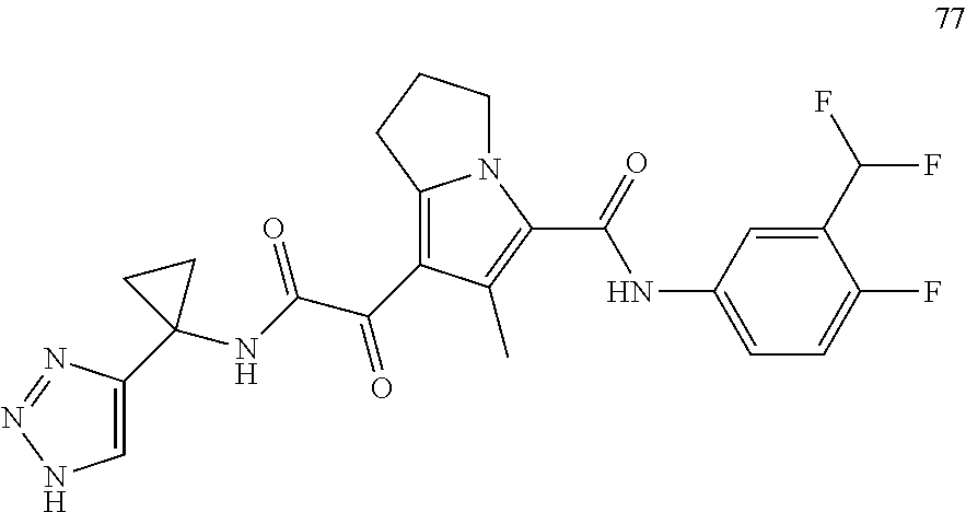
C12=C(C(C(NC3(C4=CNN=N4)CC3)=O)=O)C(C)=C(C(=O)NC3=CC=C(F)C(C(F)F)=C3)N1CCC2
